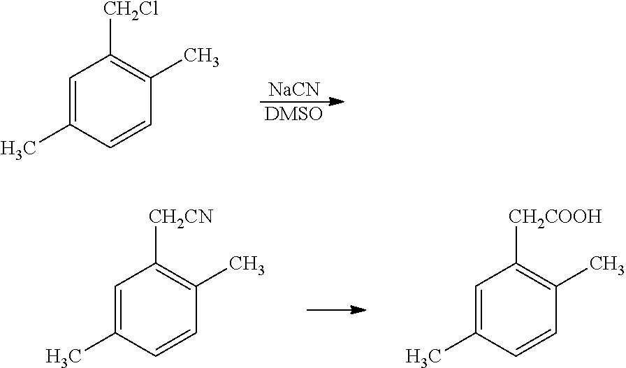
[DMSO].[NaCN].C1=C(C)C=CC(C)=C1[CH2Cl].C1=C(C)C=CC(C)=C1[CH2CN].C1=C(C)C=CC(C)=C1[CH2COOH]
